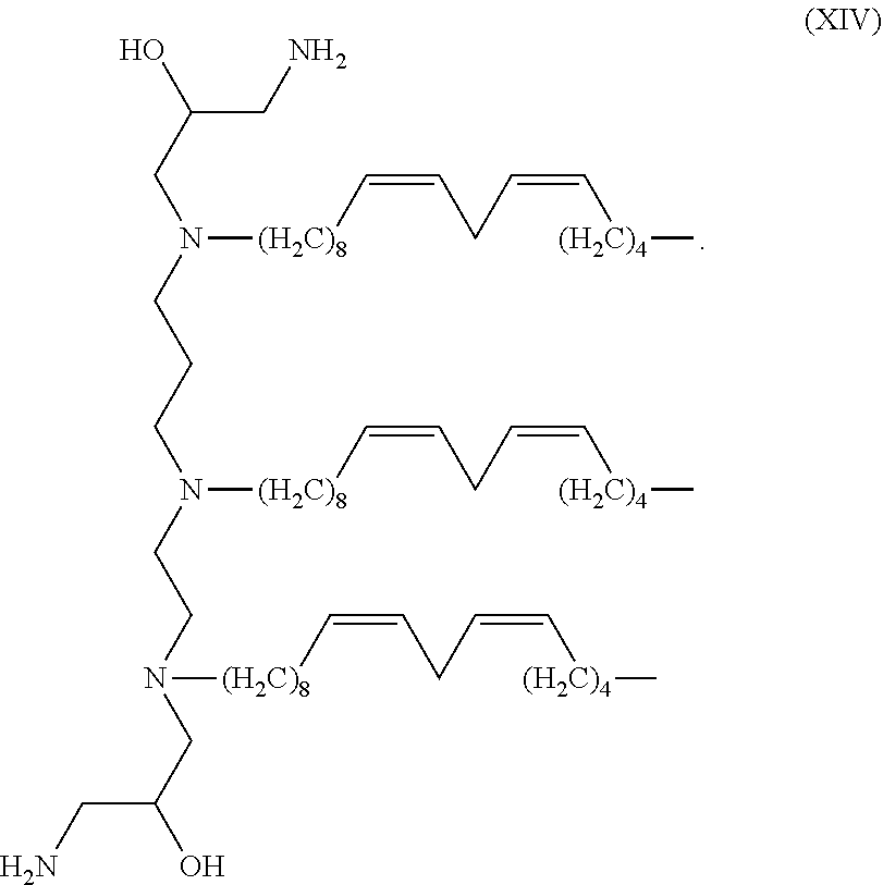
OC(CN(CCCN(CCN(CC(O)CN)[(H2C)8]C=CCC=C[(H2C)4]C)[(H2C)8]C=CCC=C[(H2C)4]C)[(H2C)8]C=CCC=C[(H2C)4]C)CN
